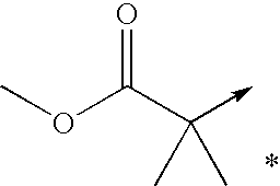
O(C(C(->C)(C)C)=O)C
